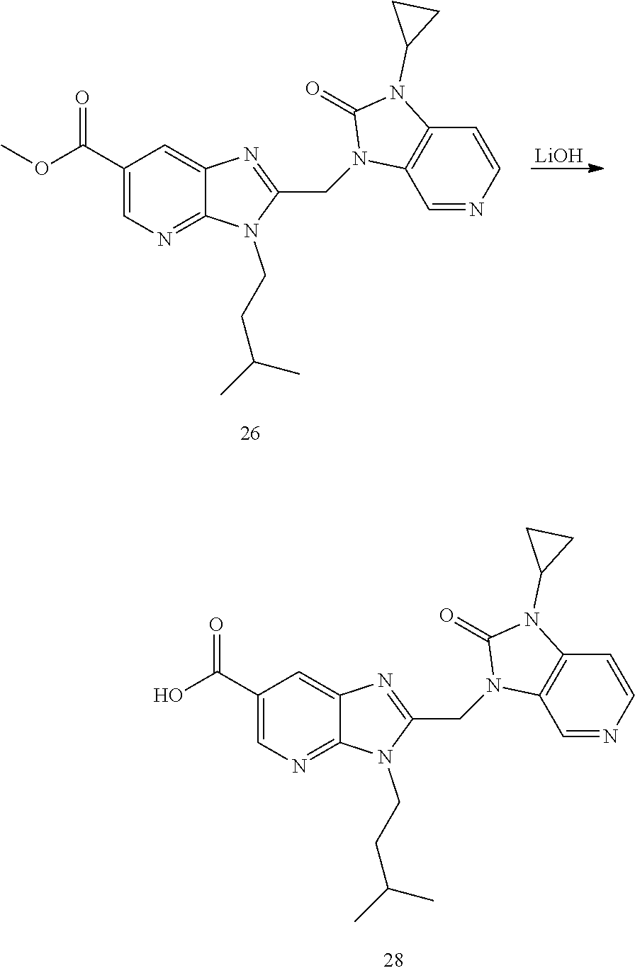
C1(C(O)=O)=CN=C2C(=C1)N=C(CN1C3=C(C=CN=C3)N(C3CC3)C1=O)N2CCC(C)C.C1(C(OC)=O)=CN=C2C(=C1)N=C(CN1C3=C(C=CN=C3)N(C3CC3)C1=O)N2CCC(C)C.[LiOH]
